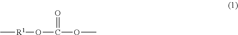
C[R1]OC(OC)=O
